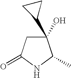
C1(C2CC2)(O)CC(=O)NC1C
